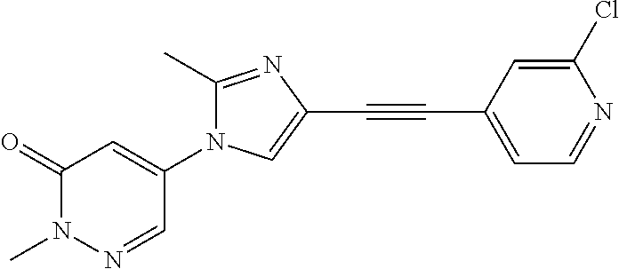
C1(=O)N(C)N=CC(N2C(C)=NC(C#CC3=CC=NC(Cl)=C3)=C2)=C1
